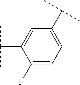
C1(F)=CC=C(C(C)C)C=C1C(C)C
